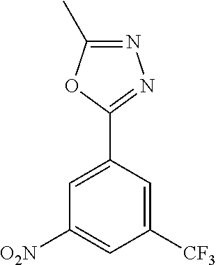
C1([CF3])=CC(C2=NN=C(C)O2)=CC([O2N])=C1
